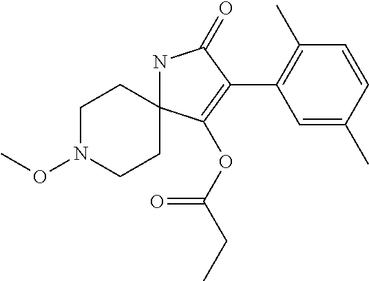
N1C2(C(OC(=O)CC)=C(C3=C(C)C=CC(C)=C3)C1=O)CCN(OC)CC2
